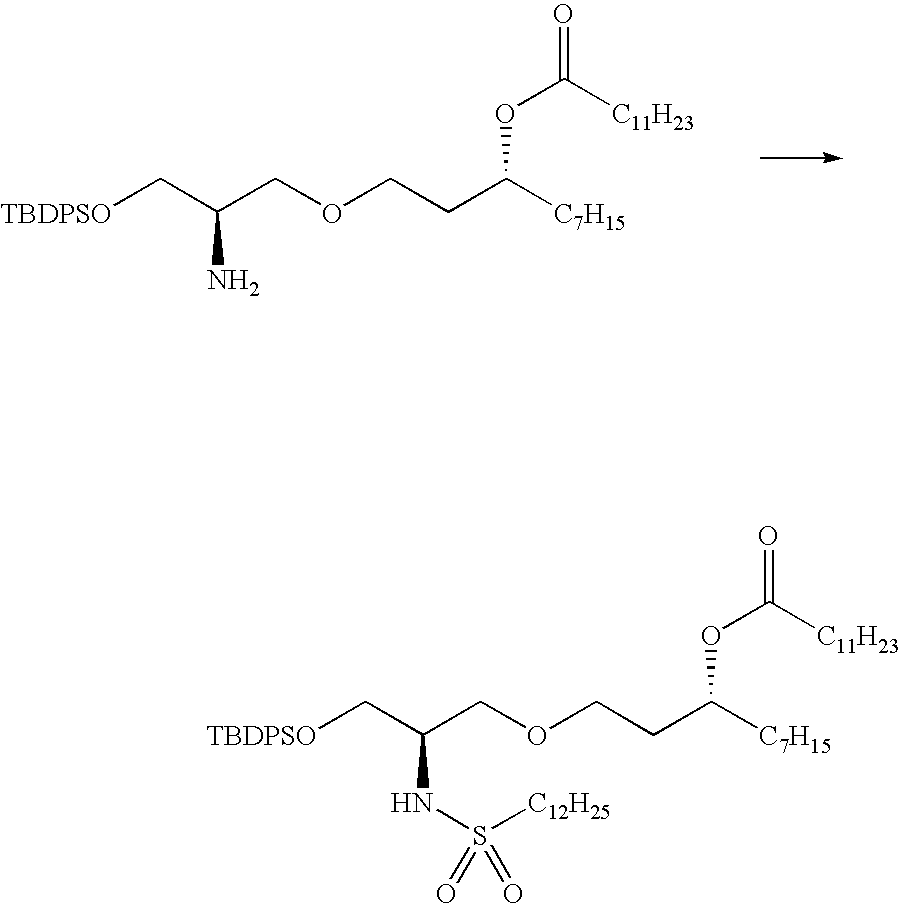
C(COCCC([C7H15])OC([C11H23])=O)(C[TBDPSO])N.C(COCCC([C7H15])OC([C11H23])=O)(C[TBDPSO])NS([C12H25])(=O)=O
